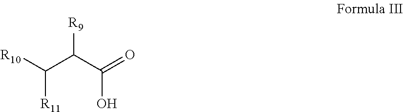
C(C(C(=O)O)[R9])([R10])[R11]
